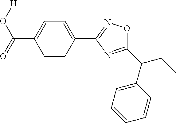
C1(C(C2=CC=CC=C2)CC)=NC(C2=CC=C(C(=O)O[H])C=C2)=NO1
